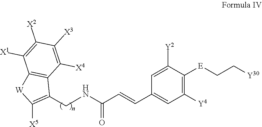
C1([Y4])=C([E]CC[Y30])C([Y2])=CC(C=CC(=O)NCC2=C([X5])[W]C3=C2C([X4])=C([X3])C([X2])=C3[X1])=C1
